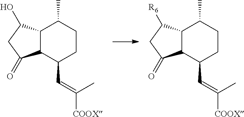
C12C(C(C=C(C)[COOX])CCC1C)C(=O)CC2O.C12C(C(C=C(C)[COOX])CCC1C)C(=O)CC2[R6]
